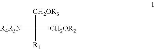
[CH2OR3]C([CH2OR2])([R1])[R4R5N]
